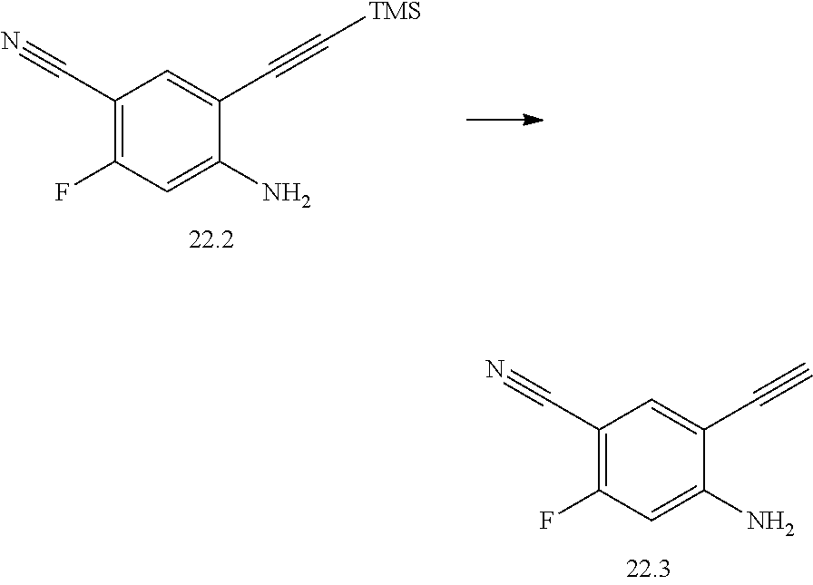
C1(C#N)=C(F)C=C(N)C(C#C[TMS])=C1.C1(C#N)=C(F)C=C(N)C(C#C)=C1
